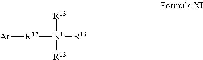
[Ar][R12][N+]([R13])([R13])[R13]
